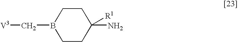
B1(C[V3])CCC(N)([R1])CC1
